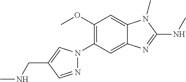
N1(C2=C(OC)C=C3C(=C2)N=C(NC)N3C)N=CC(CNC)=C1
